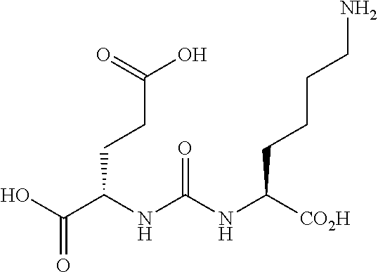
OC(C(NC(NC([CO2H])CCCCN)=O)CCC(=O)O)=O
